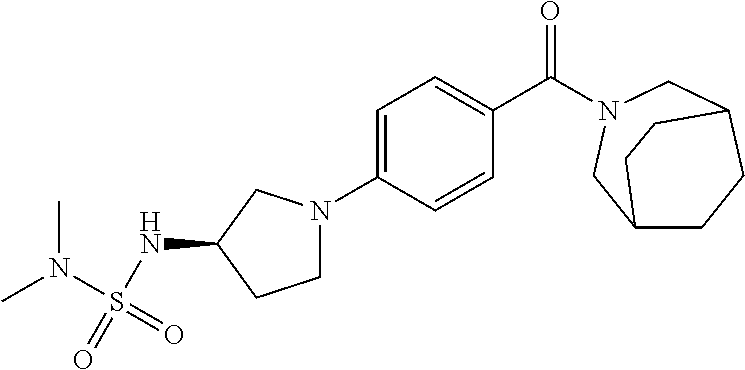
C1CC2CN(C(C3=CC=C(N4CCC(NS(N(C)C)(=O)=O)C4)C=C3)=O)CC1CC2
